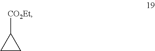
C1([CO2Et])CC1
